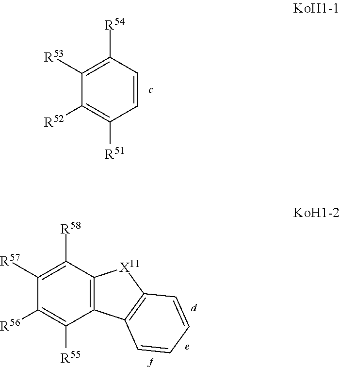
C1([R53])=C([R54])C=CC([R51])=C1[R52].C1([R57])=C([R58])C2=C(C([R55])=C1[R56])C1=C([X11]2)C=CC=C1
